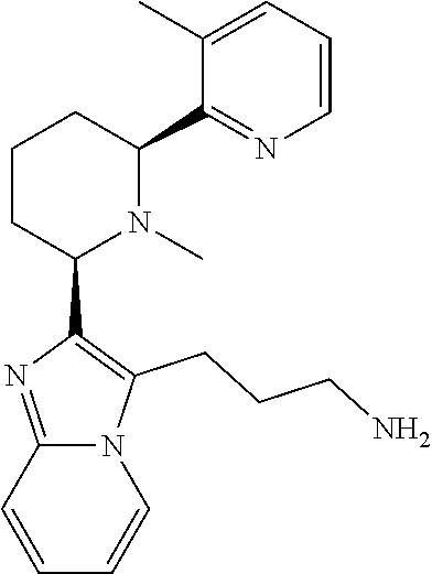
C1CC(C2=C(CCCN)N3C(=N2)C=CC=C3)N(C)C(C2=NC=CC=C2C)C1
